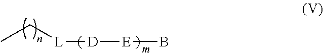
[L]([D][E]B)CC
